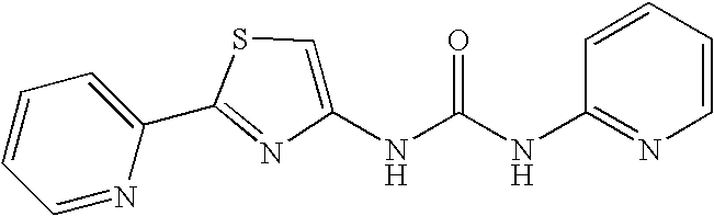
C1=NC(C2=NC(NC(NC3=NC=CC=C3)=O)=CS2)=CC=C1
